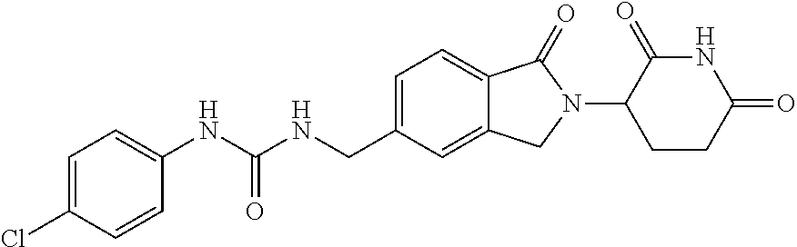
C1=C(Cl)C=CC(NC(NCC2=CC=C3C(=C2)CN(C2CCC(=O)NC2=O)C3=O)=O)=C1
